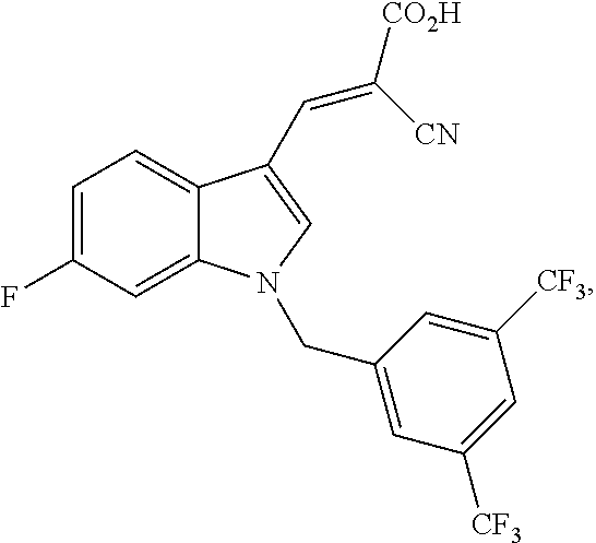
C1=C(F)C=C2C(=C1)C(C=C([CO2H])[CN])=CN2CC1=CC([CF3])=CC([CF3])=C1
